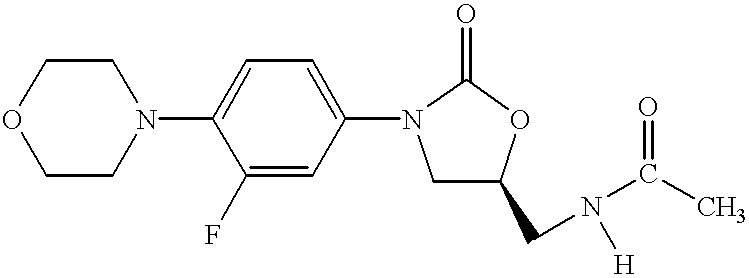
C1CN(C2=CC=C(N3CC(CN([H])C(C)=O)OC3=O)C=C2F)CCO1
